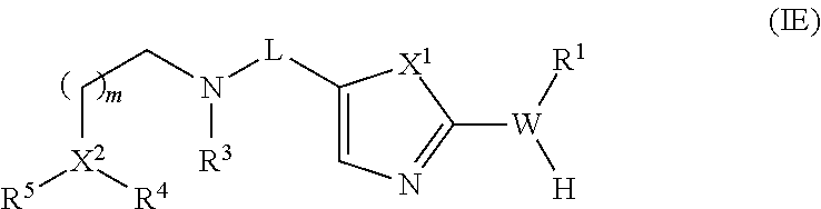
C([X2]([R4])[R5])CN([R3])[L]C1=CN=C([W]([R1])[H])[X1]1
